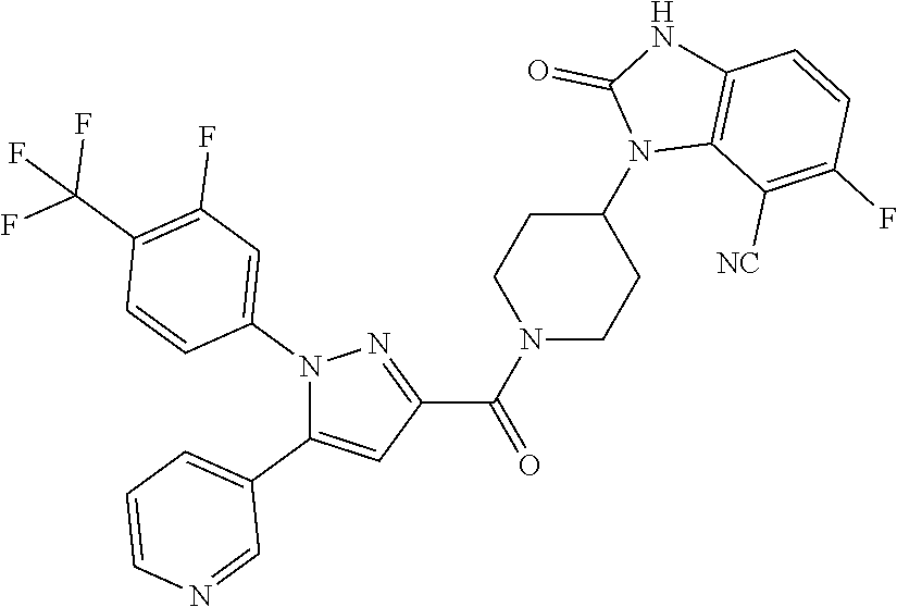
N1(C2=CC(F)=C(C(F)(F)F)C=C2)C(C2=CC=CN=C2)=CC(C(N2CCC(N3C4=C(NC3=O)C=CC(F)=C4[NC])CC2)=O)=N1
